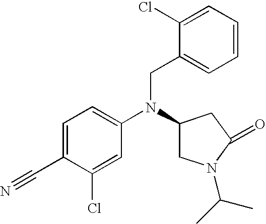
C1=C(C#N)C(Cl)=CC(N(C2CN(C(C)C)C(=O)C2)CC2=CC=CC=C2Cl)=C1
